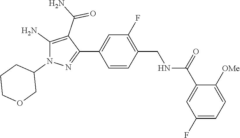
C1=C(C(NCC2=C(F)C=C(C3=NN(C4CCCOC4)C(N)=C3C(N)=O)C=C2)=O)C([OMe])=CC=C1F
